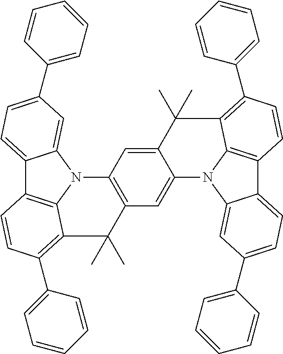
C12=CC=C(C3=CC=CC=C3)C=C1N1C3=C2C=CC(C2=CC=CC=C2)=C3C(C)(C)C2=C1C=C1C(=C2)N2C3=CC(C4=CC=CC=C4)=CC=C3C3=C2C(=C(C2=CC=CC=C2)C=C3)C1(C)C
